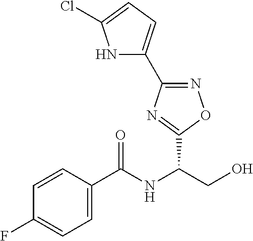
C1(C(NC(CO)C2=NC(C3=CC=C(Cl)N3)=NO2)=O)=CC=C(F)C=C1
